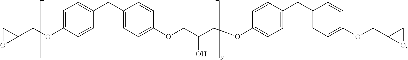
C1(COC2=CC=C(CC3=CC=C(OCC(COC4=CC=C(CC5=CC=C(OCC6OC6)C=C5)C=C4)O)C=C3)C=C2)CO1
